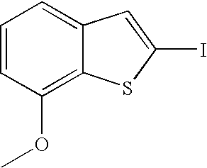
C1=CC(OC)=C2C(=C1)C=C(I)S2
